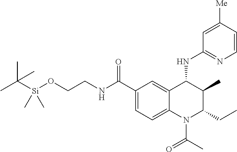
CC([Si](OCCNC(C1=CC=C2C(=C1)C(NC1=NC=CC([Me])=C1)C(C)C(CC)N2C(=O)C)=O)(C)C)(C)C
